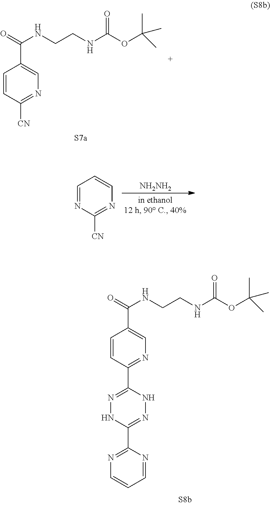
C1=CC(C2=NNC(C3=NC=CC=N3)=NN2)=NC=C1C(=O)NCCNC(OC(C)(C)C)=O.C1=CC([CN])=NC=C1C(=O)NCCNC(OC(C)(C)C)=O.[NH2NH2].C1=NC([CN])=NC=C1
